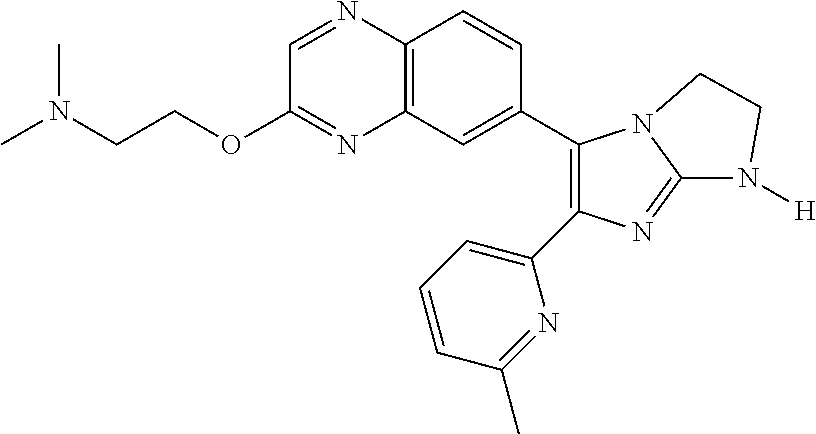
C12=C(C=C(C3=C(C4=CC=CC(C)=N4)N=C4N3CCN4[H])C=C1)N=C(OCCN(C)C)C=N2
